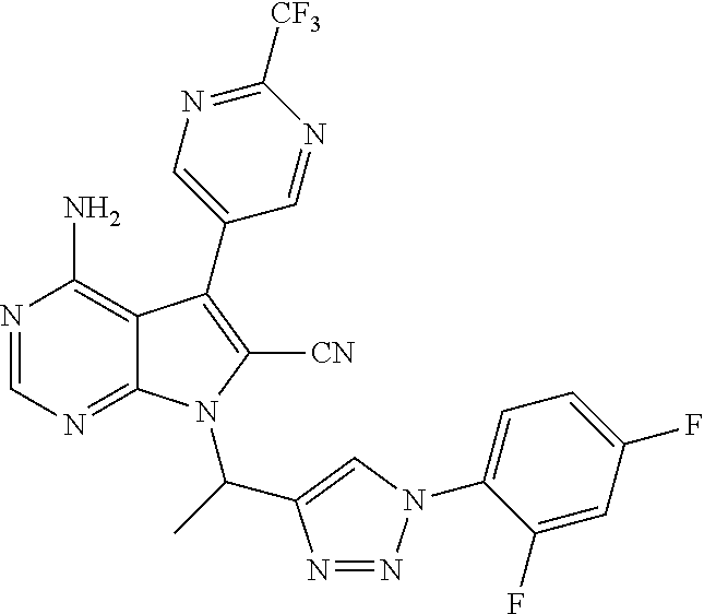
N1=CN=C2C(=C1N)C(C1=CN=C([CF3])N=C1)=C([CN])N2C(C1=CN(C2=CC=C(F)C=C2F)N=N1)C
